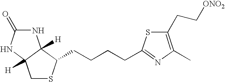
C1SC(CCCCC2=NC(C)=C(CC[ONO2])S2)C2([H])C1([H])NC(=O)N2
